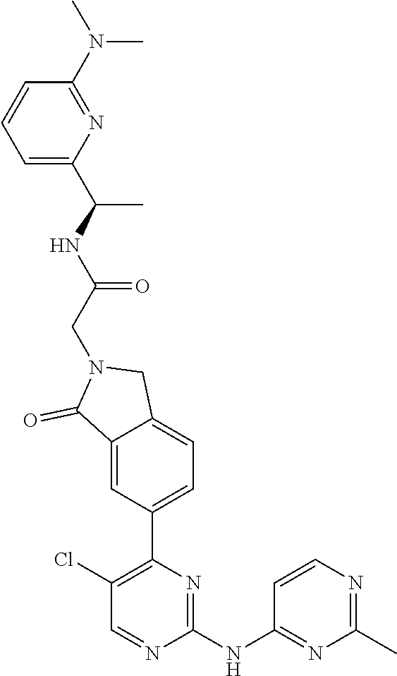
C12=CC(C3=C(Cl)C=NC(NC4=NC(C)=NC=C4)=N3)=CC=C1CN(CC(NC(C)C1=CC=CC(N(C)C)=N1)=O)C2=O
